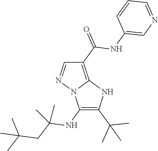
C1(NC(CC(C)(C)C)(C)C)=C(C(C)(C)C)NC2=C(C(=O)NC3=CN=CC=C3)C=NN12
